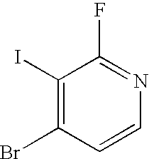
C1(I)=C(Br)C=CN=C1F
